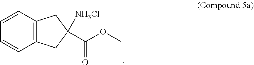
C1C(C(=O)OC)([NH3Cl])CC2=C1C=CC=C2
